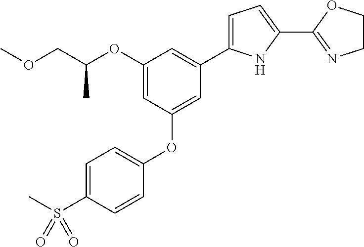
C1(OC(COC)C)=CC(OC2=CC=C(S(C)(=O)=O)C=C2)=CC(C2=CC=C(C3=NCCO3)N2)=C1
